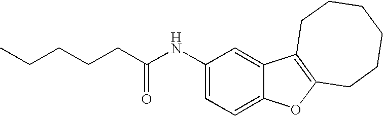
C1(NC(CCCCC)=O)=CC=C2C(=C1)C1=C(O2)CCCCCC1
